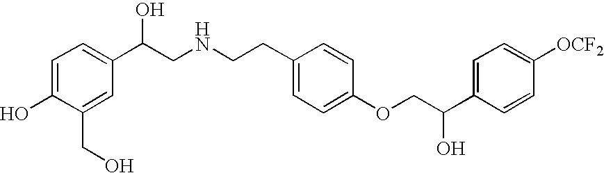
C1=C(O)C(CO)=CC(C(CNCCC2=CC=C(OCC(C3=CC=C([OCF2])C=C3)O)C=C2)O)=C1
